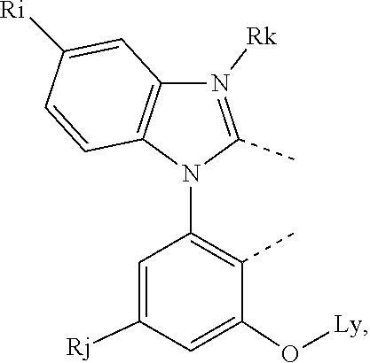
C1(N2C3=C(C=C([Ri])C=C3)N([Rk])=C2C)=C(C)C(O[Ly])=CC([Rj])=C1
